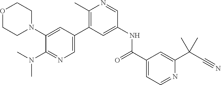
O1CCN(C2=CC(C3=C(C)N=CC(NC(C4=CC=NC(C(C#N)(C)C)=C4)=O)=C3)=CN=C2N(C)C)CC1
